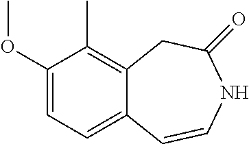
C1(OC)=CC=C2C(=C1C)CC(=O)NC=C2
